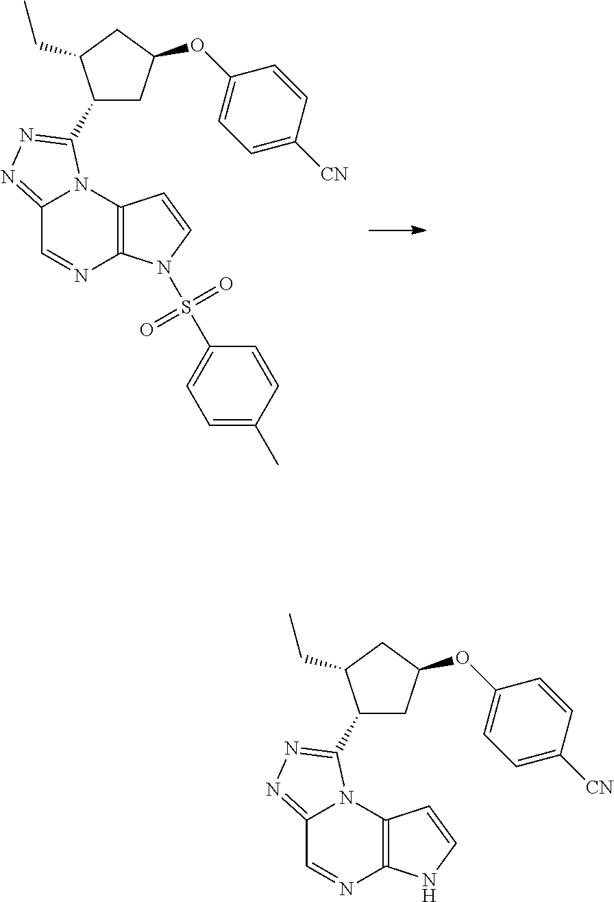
C12=NN=C(C3CC(OC4=CC=C([CN])C=C4)CC3CC)N1C1=C(N=C2)N(S(=O)(=O)C2=CC=C(C)C=C2)C=C1.C12=NN=C(C3CC(OC4=CC=C([CN])C=C4)CC3CC)N1C1=C(N=C2)NC=C1
